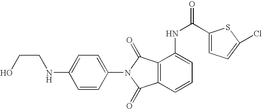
C1=CC(N2C(=O)C3=C(C2=O)C(NC(C2=CC=C(Cl)S2)=O)=CC=C3)=CC=C1NCCO
